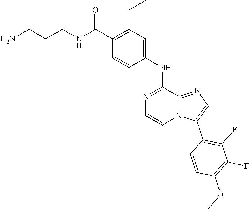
C1(CC)=C(C(NCCCN)=O)C=CC(NC2=NC=CN3C2=NC=C3C2=C(F)C(F)=C(OC)C=C2)=C1
